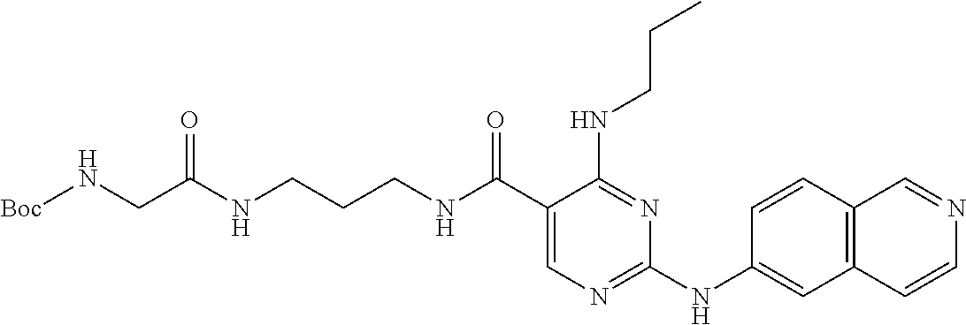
C1(C(NCCCNC(CN[Boc])=O)=O)=CN=C(NC2=CC3=C(C=C2)C=NC=C3)N=C1NCCC
